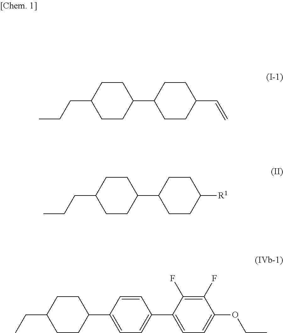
C(C1CCC(C2CCC(C=C)CC2)CC1)CC.C(C1CCC(C2CCC([R1])CC2)CC1)CC.C(C1CCC(C2=CC=C(C3=CC=C(OCC)C(F)=C3F)C=C2)CC1)C
